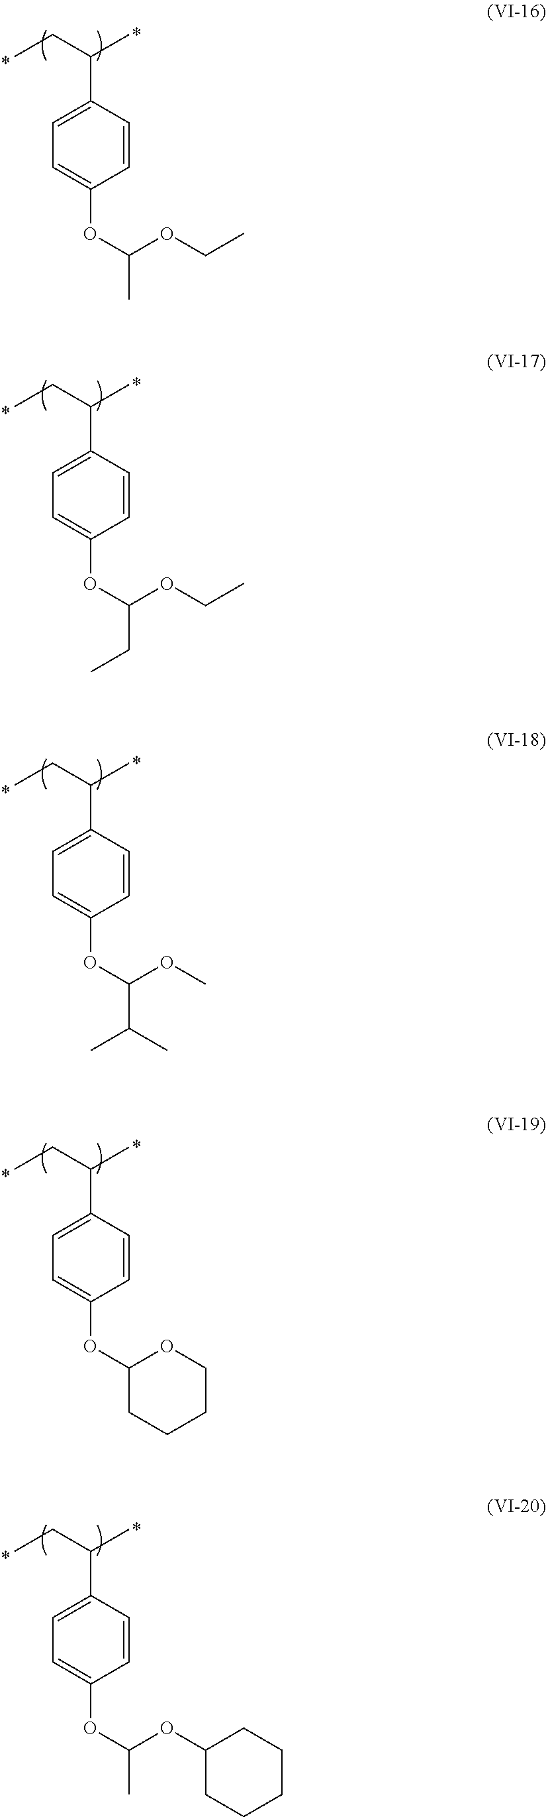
CCC(C)C1=CC=C(OC(C)OCC)C=C1.CCC(C)C1=CC=C(OC(CC)OCC)C=C1.CCC(C)C1=CC=C(OC(C(C)C)OC)C=C1.CCC(C)C1=CC=C(OC2CCCCO2)C=C1.CCC(C)C1=CC=C(OC(C)OC2CCCCC2)C=C1
